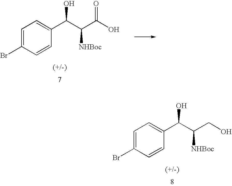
C1=C(Br)C=CC(C(C([NHBoc])C(O)=O)O)=C1.C1=C(Br)C=CC(C(C([NHBoc])CO)O)=C1
